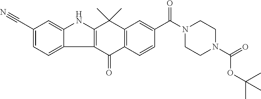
C12=C(C(=O)C3=C(C1(C)C)C=C(C(N1CCN(C(OC(C)(C)C)=O)CC1)=O)C=C3)C1=CC=C(C#N)C=C1N2
